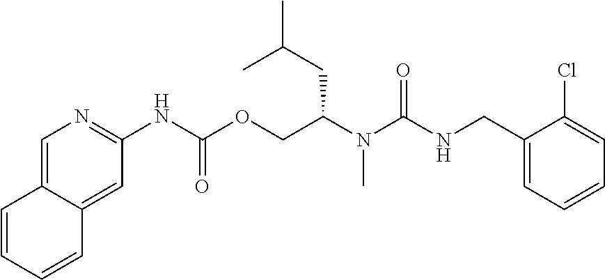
C1(Cl)=CC=CC=C1CNC(N(C(COC(NC1=NC=C2C(=C1)C=CC=C2)=O)CC(C)C)C)=O
